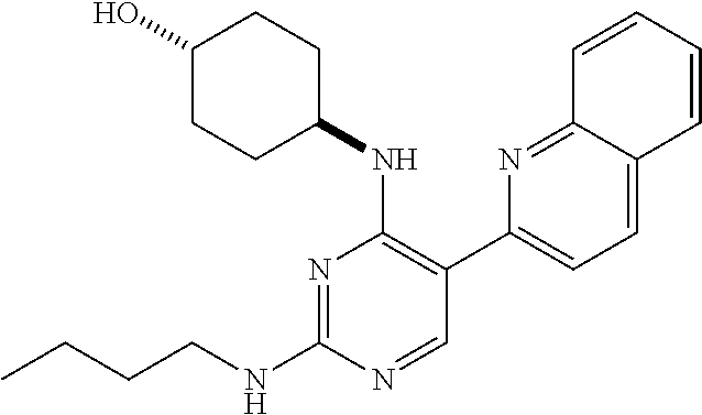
CCCCNC1=NC(NC2CCC(O)CC2)=C(C2=CC=C3C(=N2)C=CC=C3)C=N1
